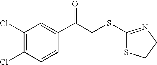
C1(Cl)=C(Cl)C=CC(C(CSC2=NCCS2)=O)=C1
